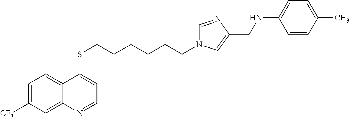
C12=CC([CF3])=CC=C1C(SCCCCCCN1C=NC(CNC3=CC=C(C)C=C3)=C1)=CC=N2
